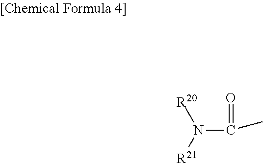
N(C(C)=O)([R21])[R20]
